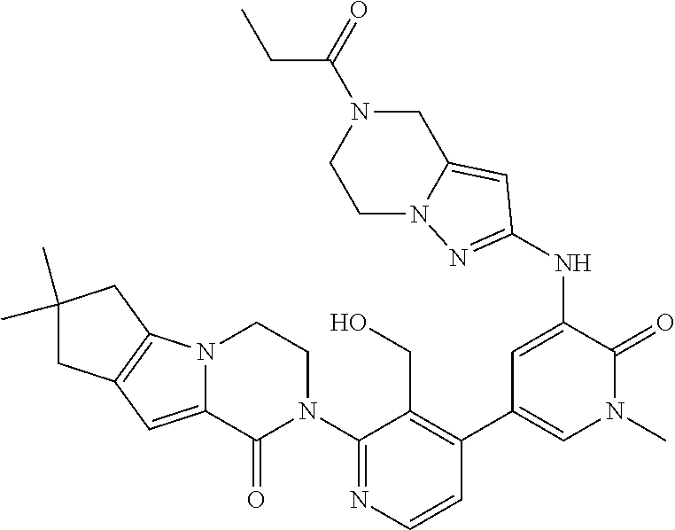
C1(N2CCN3C(=CC4=C3CC(C)(C)C4)C2=O)=NC=CC(C2=CN(C)C(=O)C(NC3=NN4C(=C3)CN(C(=O)CC)CC4)=C2)=C1CO
